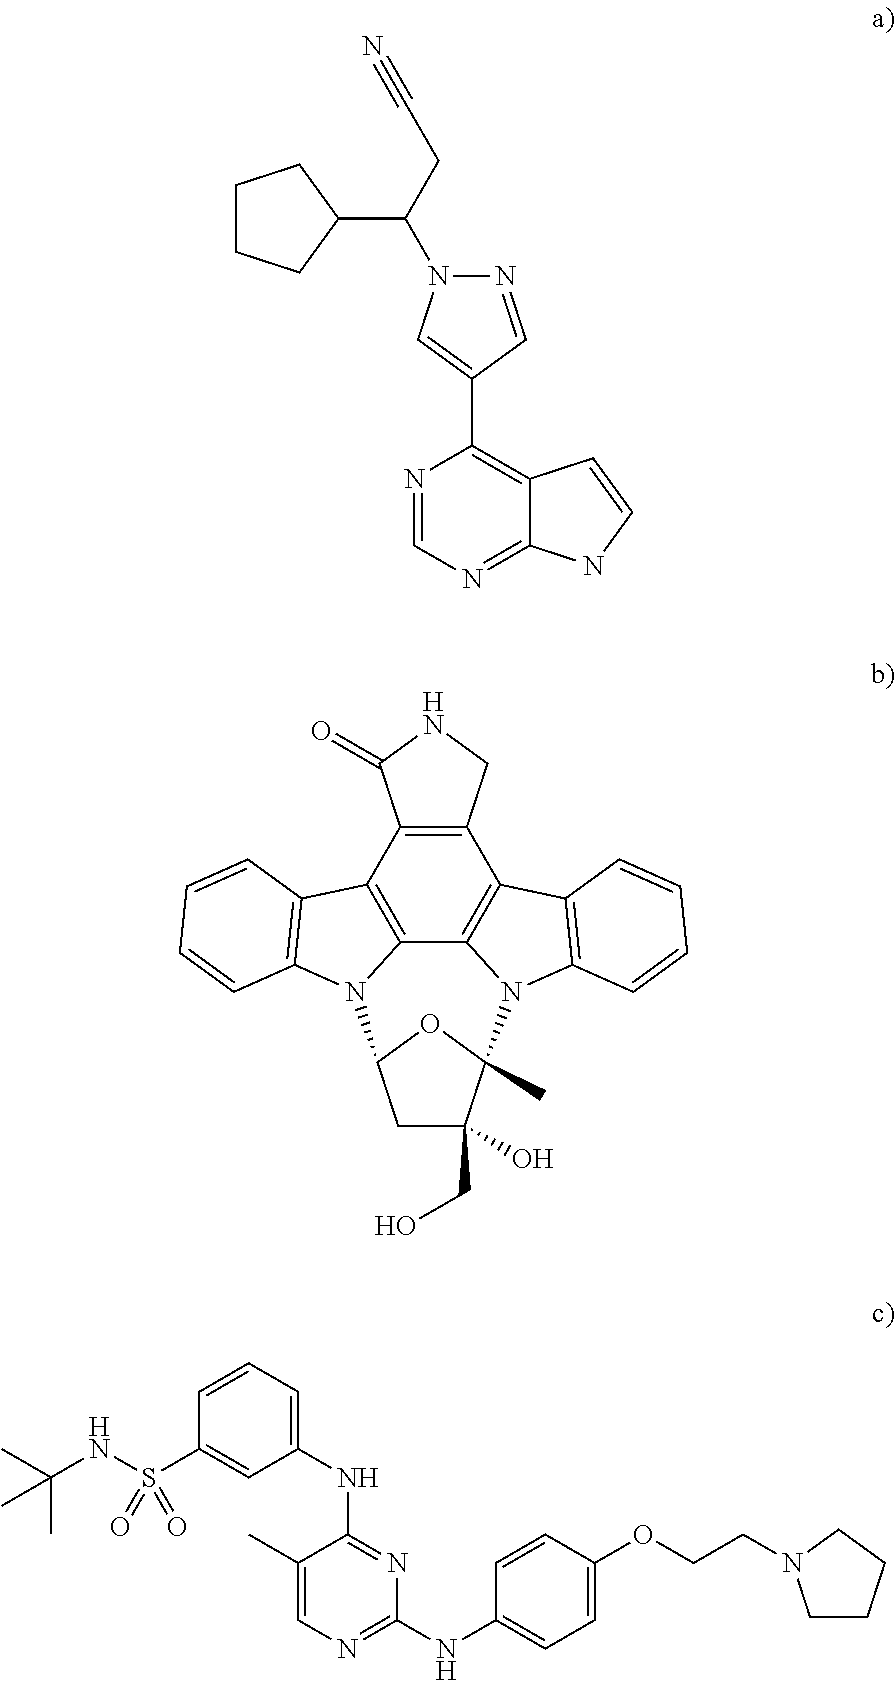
N1=CN=C2C(=C1C1=CN(C(C3CCCC3)CC#N)N=C1)C=CN2.C12=C3C4=C(C5=C1N(C1=C5C=CC=C1)C1(C)C(CO)(O)CC(N2C2=C3C=CC=C2)O1)CNC4=O.C1=CC=C(NC2=NC(NC3=CC=C(OCCN4CCCC4)C=C3)=NC=C2C)C=C1S(NC(C)(C)C)(=O)=O
